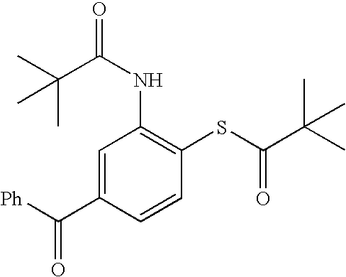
C(NC1=C(SC(=O)C(C)(C)C)C=CC(C([Ph])=O)=C1)(=O)C(C)(C)C
